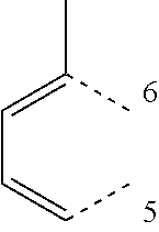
C(C=CC)=C(C)C
